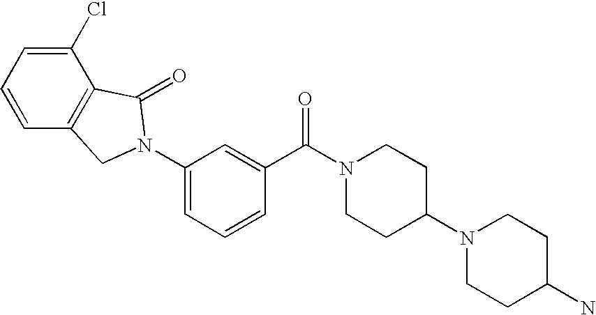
C1=C(N2CC3=C(C(Cl)=CC=C3)C2=O)C=C(C(N2CCC(N3CCC(N)CC3)CC2)=O)C=C1
